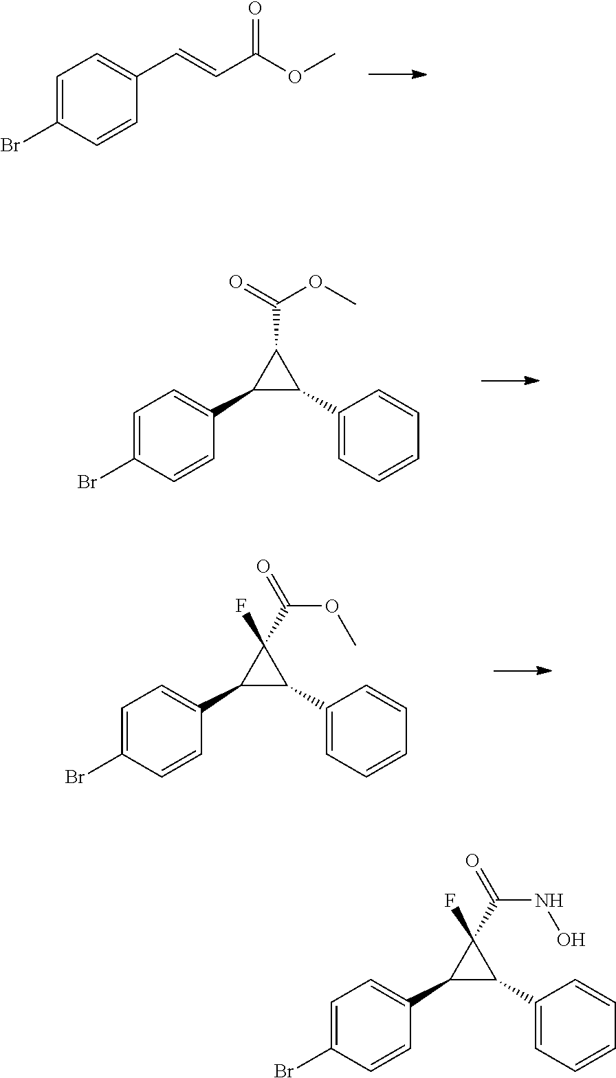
C1=C(Br)C=CC(C=CC(OC)=O)=C1.C1=C(Br)C=CC(C2C(C3=CC=CC=C3)C2C(=O)OC)=C1.C1=C(Br)C=CC(C2C(C3=CC=CC=C3)C2(C(OC)=O)F)=C1.C1=C(Br)C=CC(C2C(C3=CC=CC=C3)C2(C(NO)=O)F)=C1
